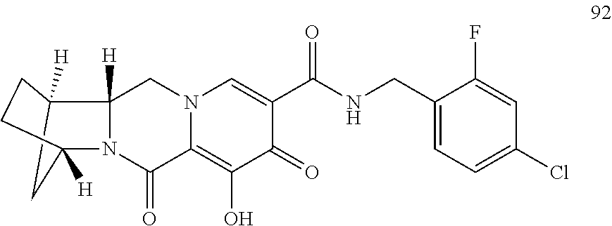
N12C(=O)C3=C(O)C(=O)C(C(NCC4=CC=C(Cl)C=C4F)=O)=CN3CC1([H])C1([H])CCC2([H])C1
